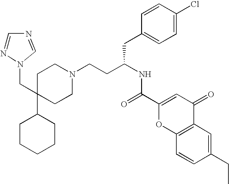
C1CCCCC1C1(CN2N=CN=C2)CCN(CCC(NC(=O)C2=CC(=O)C3=C(O2)C=CC(CC)=C3)CC2=CC=C(Cl)C=C2)CC1
